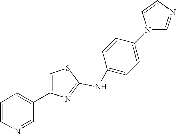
N(C1=NC(C2=CC=CN=C2)=CS1)C1=CC=C(N2C=NC=C2)C=C1
